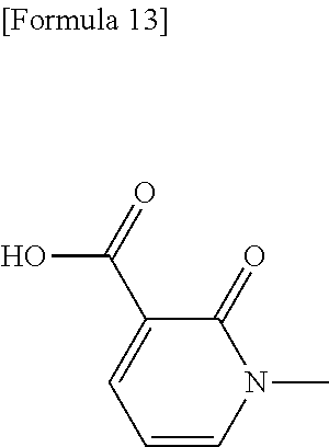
OC(=O)C1=CC=CN(C)C1=O
